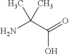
NC(C(=O)O)(C)C
